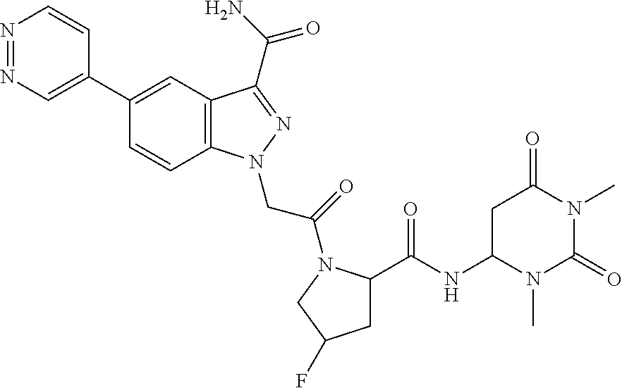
N1=NC=C(C2=CC3=C(C=C2)N(CC(=O)N2C(C(NC4N(C)C(=O)N(C)C(=O)C4)=O)CC(F)C2)N=C3C(N)=O)C=C1
